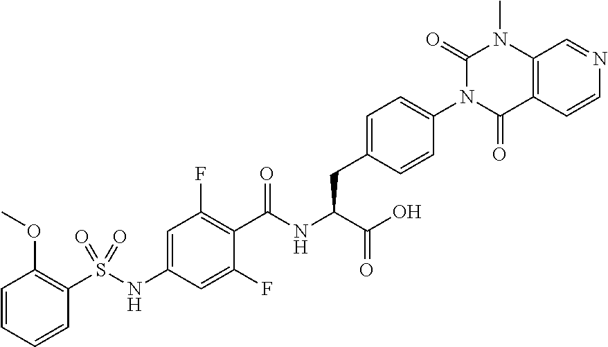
C1=CC=CC(S(NC2=CC(F)=C(C(NC(C(O)=O)CC3=CC=C(N4C(=O)C5=C(N(C)C4=O)C=NC=C5)C=C3)=O)C(F)=C2)(=O)=O)=C1OC
